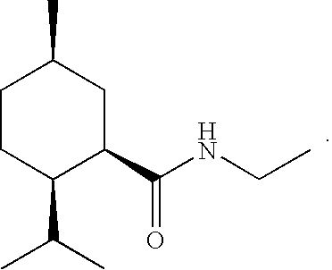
C1CC(C(C)C)C(C(NCC)=O)CC1C
